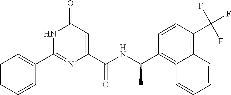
C1(=O)C=C(C(NC(C2=C3C(=C(C(F)(F)F)C=C2)C=CC=C3)C)=O)N=C(C2=CC=CC=C2)N1
